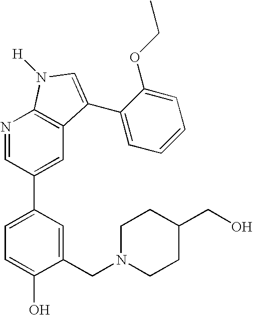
N1=CC(C2=CC=C(O)C(CN3CCC(CO)CC3)=C2)=CC2=C1N([H])C=C2C1=CC=CC=C1OCC
